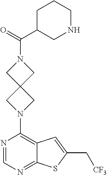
N1=CN=C2C(=C1N1CC3(C1)CN(C(C1CCCNC1)=O)C3)C=C(C[CF3])S2
